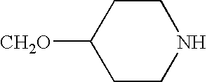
C1([CH2O])CCNCC1
